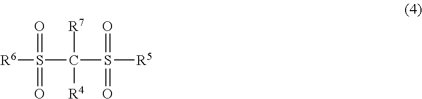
[R6]S(C(S([R5])(=O)=O)([R7])[R4])(=O)=O
